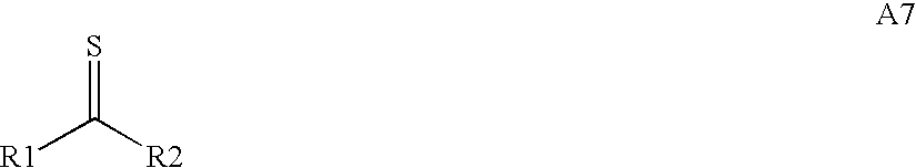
S=C([R2])[R1]
